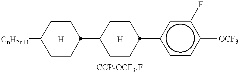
[CnH2n+1]C1CCC(C2CCC(c3ccc([OCF3])c(F)c3)CC2)CC1.[H].[H]
